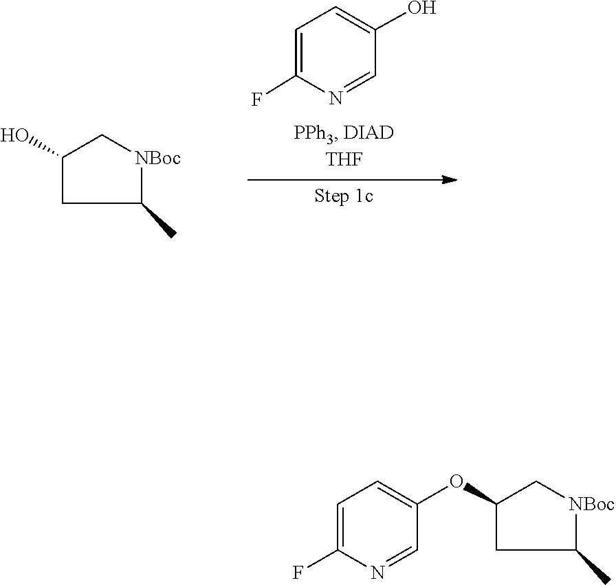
C1(O)=CC=C(F)N=C1.C1(O)CC(C)[NBoc]C1.C1(OC2=CC=C(F)N=C2)CC(C)[NBoc]C1
